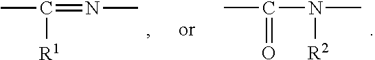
CC(N(C)[R2])=O.CC(=NC)[R1]
